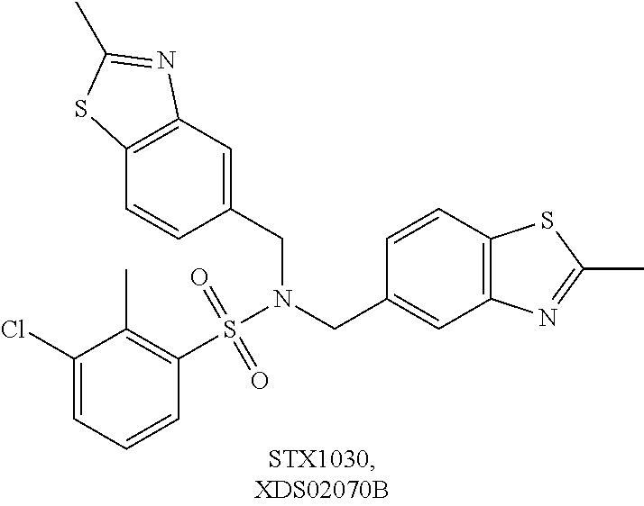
C1(Cl)=CC=CC(S(=O)(=O)N(CC2=CC3=C(C=C2)SC(C)=N3)CC2=CC3=C(C=C2)SC(C)=N3)=C1C
